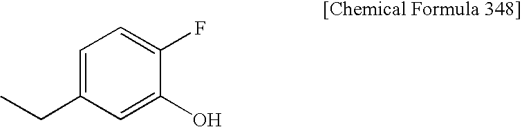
C1=C(CC)C=C(O)C(F)=C1
